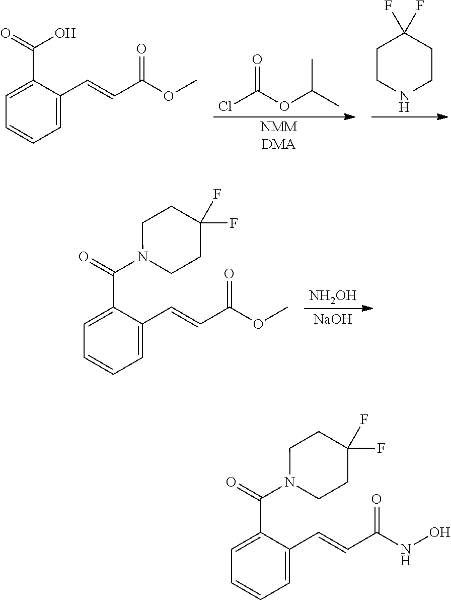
C1=C(C(=O)N2CCC(F)(F)CC2)C(C=CC(NO)=O)=CC=C1.ClC(OC(C)C)=O.[NMMDMA].C1CNCCC1(F)F.C1=C(C(=O)O)C(C=CC(OC)=O)=CC=C1.C1=C(C(=O)N2CCC(F)(F)CC2)C(C=CC(OC)=O)=CC=C1.[NH2OH].[NaOH]
